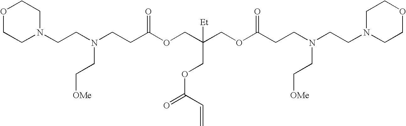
N(CCC(OCC([Et])(COC(=O)C=C)COC(CCN(CC[OMe])CCN1CCOCC1)=O)=O)(CCN1CCOCC1)CC[OMe]
